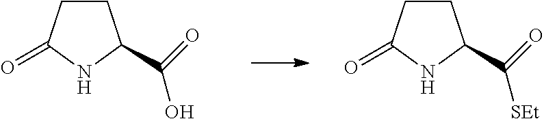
C1CC(=O)NC1C(=O)O.C1CC(=O)NC1C(=O)[SEt]
